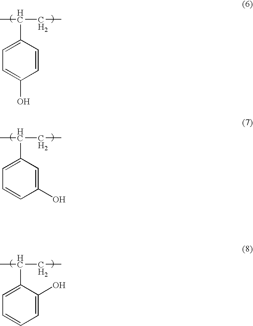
C1(C(C)CC)=CC=C(O)C=C1.C1(C(C)CC)=CC=CC(O)=C1.C1(C(C)CC)=CC=CC=C1O
